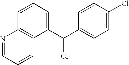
C1(C(C2=CC=C(Cl)C=C2)Cl)=CC=CC2=C1C=CC=N2
